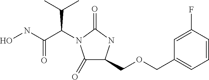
C1(=O)C(COCC2=CC=CC(F)=C2)NC(=O)N1C(C(NO)=O)C(C)C
